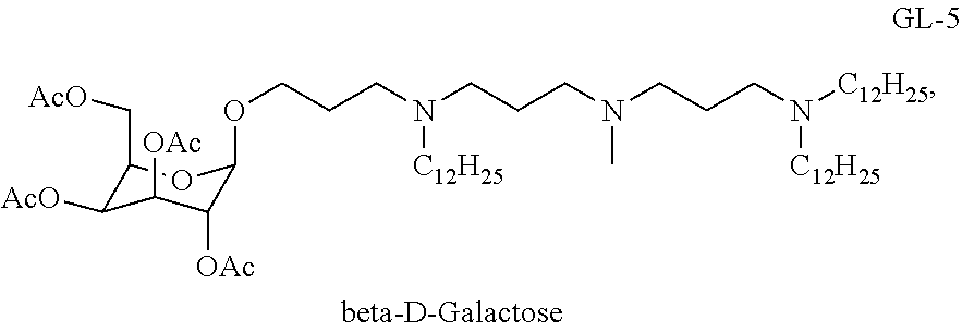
O(CCCN(CCCN(CCCN([C12H25])[C12H25])C)[C12H25])C1C([OAc])C([OAc])C([AcO])C(C[AcO])O1
